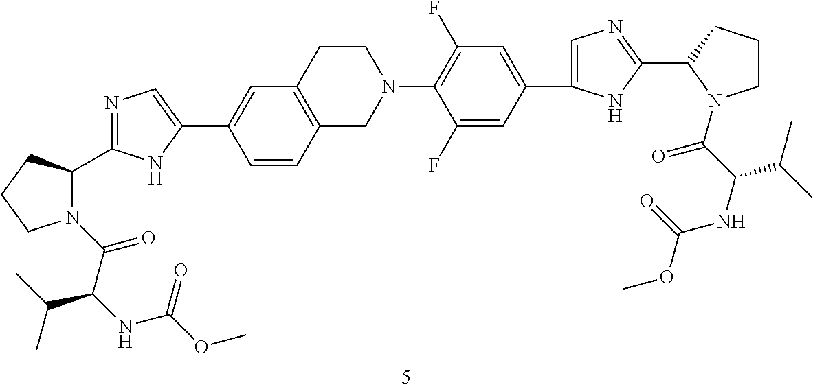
C1(C2=CN=C(C3N(C(=O)C(C(C)C)NC(=O)OC)CCC3)N2)=CC2=C(C=C1)CN(C1=C(F)C=C(C3=CN=C(C4CCCN4C(=O)C(C(C)C)NC(=O)OC)N3)C=C1F)CC2
